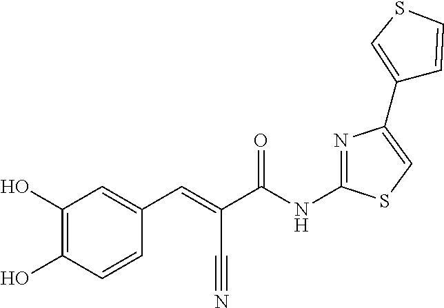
N1=C(NC(C(=CC2=CC(O)=C(O)C=C2)C#N)=O)SC=C1C1=CSC=C1
